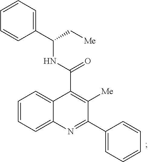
C12=CC=CC=C1N=C(C1=CC=CC=C1)C([Me])=C2C(NC(C[Me])C1=CC=CC=C1)=O
